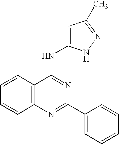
C12=C(N=C(C3=CC=CC=C3)N=C1NC1=CC(C)=NN1)C=CC=C2
